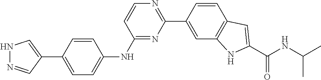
C1=CC(C2=NC=CC(NC3=CC=C(C4=CNN=C4)C=C3)=N2)=CC2=C1C=C(C(NC(C)C)=O)N2
